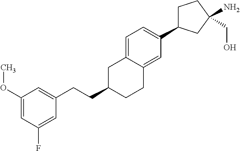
C1C(C2=CC=C3C(=C2)CCC(CCC2=CC(OC)=CC(F)=C2)C3)CC(N)(CO)C1
